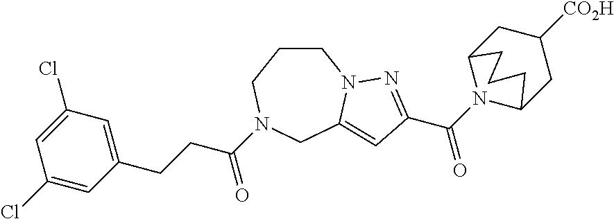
C1CCN(C(CCC2=CC(Cl)=CC(Cl)=C2)=O)CC2=CC(C(=O)N3C4CC([CO2H])CC3CCC4)=NN12
